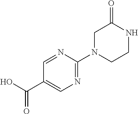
N1=C(N2CCNC(=O)C2)N=CC(C(O)=O)=C1
